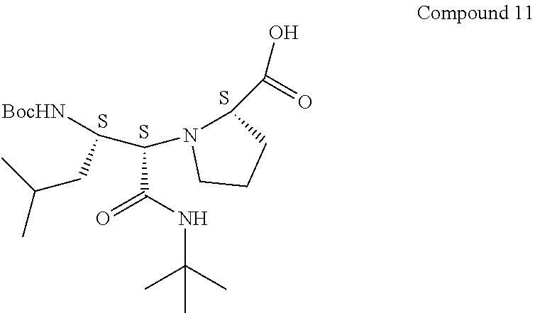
C(C(NC(C)(C)C)=O)(N1C(C(O)=O)CCC1)C([BocHN])CC(C)C.S.S.S
